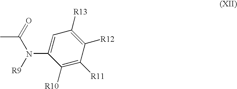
CC(N(C1=CC([R13])=C([R12])C([R11])=C1[R10])[R9])=O
